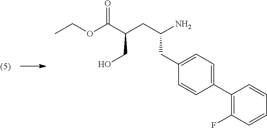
NC(CC(C(OCC)=O)CO)CC1=CC=C(C2=C(F)C=CC=C2)C=C1
